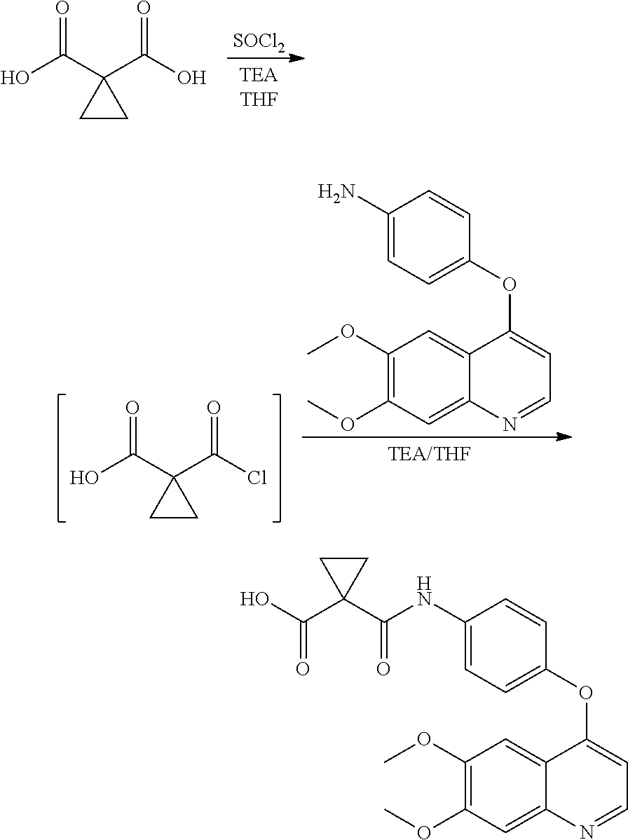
OC(C1(C(O)=O)CC1)=O.[SOCl2].OC(C1(C(Cl)=O)CC1)=O.C1(OC)=C(OC)C=C2C(=C1)C(OC1=CC=C(N)C=C1)=CC=N2.C1(OC)=C(OC)C=C2C(=C1)C(OC1=CC=C(NC(C3(C(O)=O)CC3)=O)C=C1)=CC=N2
